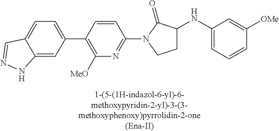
C1(C2=C([MeO])N=C(N3C(=O)C(NC4=CC=CC([OMe])=C4)CC3)C=C2)=CC=C2C(=C1)NN=C2
